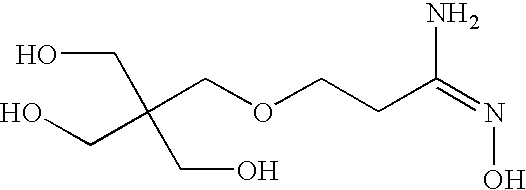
OCC(CO)(CO)COCCC(=NO)N
